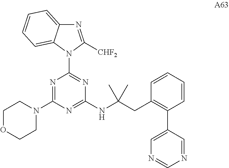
N1=C([CHF2])N(C2=NC(NC(CC3=C(C4=CN=CN=C4)C=CC=C3)(C)C)=NC(N3CCOCC3)=N2)C2=CC=CC=C12
